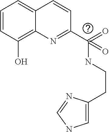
C1=CC(O)=C2C(=C1)C=CC(C(NCCC1=CNC=N1)(=O)=O)=N2
